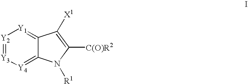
[Y2]1=[Y3][Y4]=C2C(=[Y1]1)C([X1])=C([C(O)R2])N2[R1]
